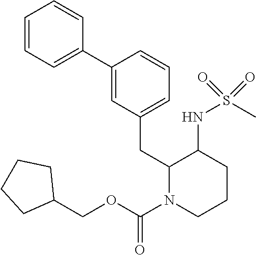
C1=CC=C(C2=CC(CC3N(C(OCC4CCCC4)=O)CCCC3NS(C)(=O)=O)=CC=C2)C=C1
